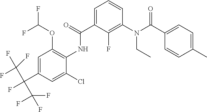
C1=C(C(=O)NC2=C(OC(F)F)C=C(C(F)(C(F)(F)F)C(F)(F)F)C=C2Cl)C(F)=C(N(C(C2=CC=C(C)C=C2)=O)CC)C=C1
